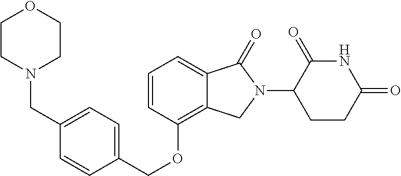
C1CN(CC2=CC=C(COC3=C4C(=CC=C3)C(=O)N(C3C(=O)NC(=O)CC3)C4)C=C2)CCO1
